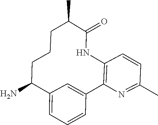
C12=C(N=C(C)C=C1)C1=CC(=CC=C1)C(N)CCCC(C)C(=O)N2
